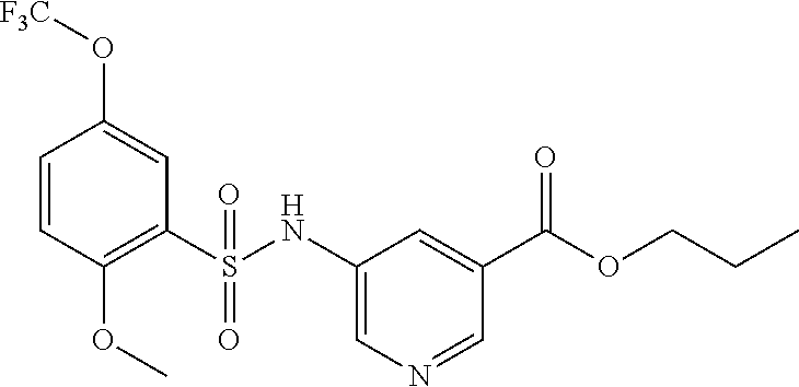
C1=CC(OC)=C(S(NC2=CN=CC(C(=O)OCCC)=C2)(=O)=O)C=C1O[F3C]
